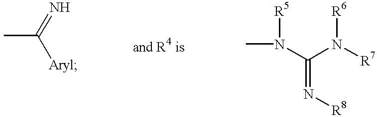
CC([Aryl])=N.CN([R5])C(N([R7])[R6])=N[R8]
